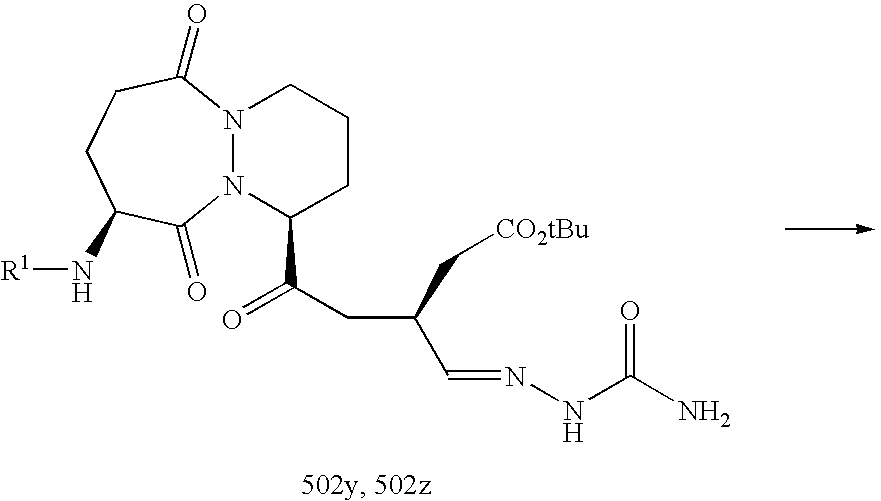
N12N(C(=O)CCC(N[R1])C1=O)CCCC2C(CC(C=NNC(N)=O)C[CO2tBu])=O
